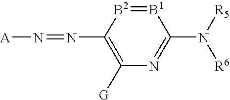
[B1]1=[B2]C(N=N[A])=C([G])N=C1N([R5])[R6]
